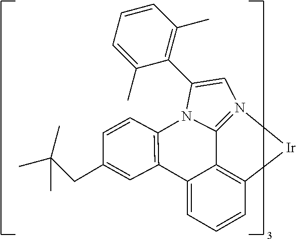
C12=C3C=CC=C1C1=C(N4C2=N([Ir]3)C=C4C2=C(C)C=CC=C2C)C=CC(CC(C)(C)C)=C1
